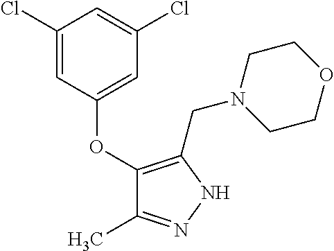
C1(Cl)=CC(OC2=C(CN3CCOCC3)NN=C2C)=CC(Cl)=C1
